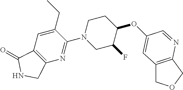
O(C1C(F)CN(C2=NC3=C(C=C2CC)C(=O)NC3)CC1)C1=CC2=C(COC2)N=C1
